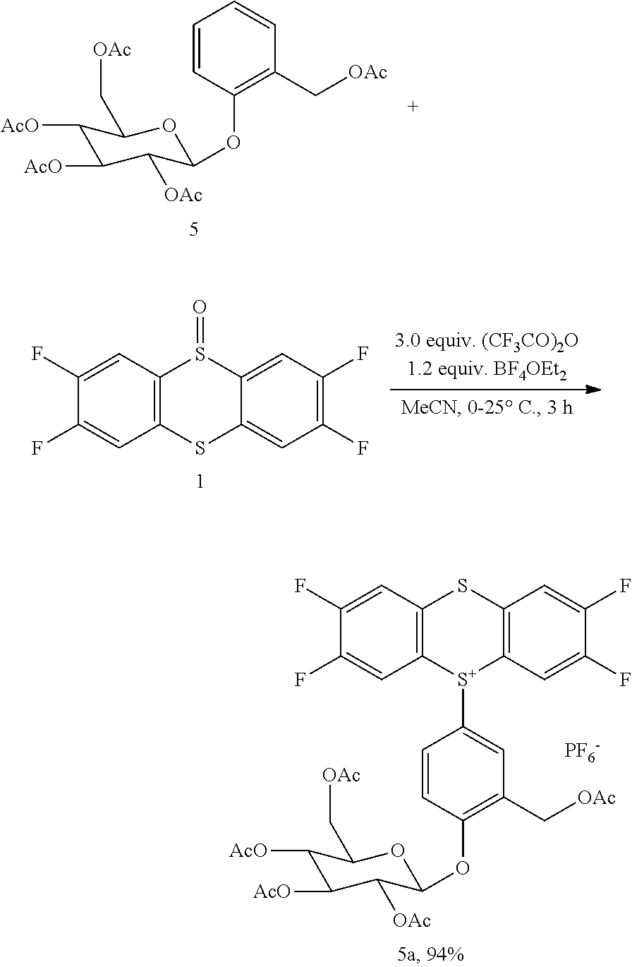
C1=CC(OC2C([OAc])C([AcO])C([AcO])C(C[OAc])O2)=C(C[OAc])C=C1.C12=C(C=C(F)C(F)=C1)S(=O)C1=CC(F)=C(F)C=C1S2.C12=C(C=C(F)C(F)=C1)SC1=C([S+]2C2=CC(C[OAc])=C(OC3C([OAc])C([AcO])C([AcO])C(C[OAc])O3)C=C2)C=C(F)C(F)=C1.[PF6-]
